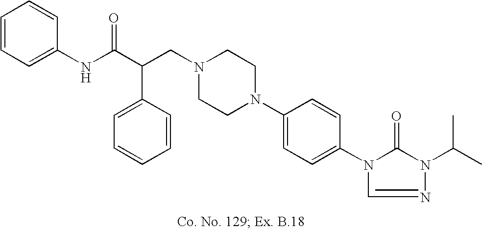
N1(CC(C(NC2=CC=CC=C2)=O)C2=CC=CC=C2)CCN(C2=CC=C(N3C(=O)N(C(C)C)N=C3)C=C2)CC1
